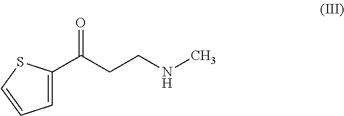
C1=C(C(CCNC)=O)SC=C1
